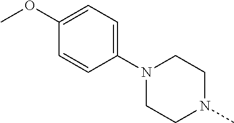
N1(C2=CC=C(OC)C=C2)CCN(C)CC1
